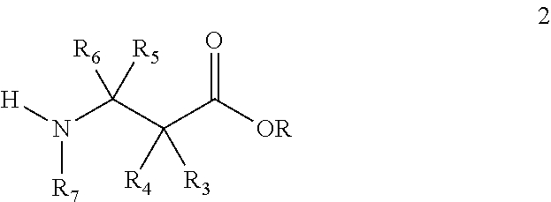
[H]N(C(C(C([OR])=O)([R4])[R3])([R6])[R5])[R7]
